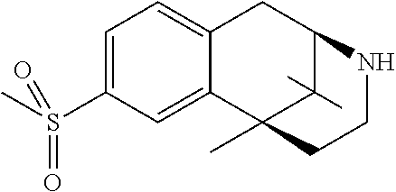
C1=C(S(C)(=O)=O)C=C2C(=C1)CC1NCCC2(C)C1(C)C
